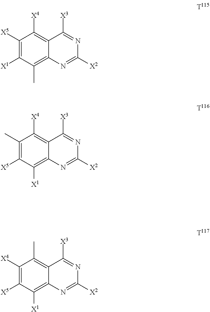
C1([X5])=C([X1])C(C)=C2C(=C1[X4])C([X3])=NC([X2])=N2.C1(C)=C([X5])C([X1])=C2C(=C1[X4])C([X3])=NC([X2])=N2.C1([X4])=C([X5])C([X1])=C2C(=C1C)C([X3])=NC([X2])=N2
